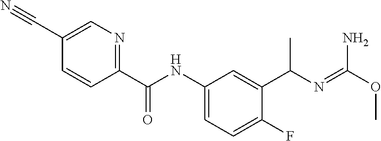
C1=C(C#N)C=CC(C(NC2=CC=C(F)C(C(N=C(OC)N)C)=C2)=O)=N1
